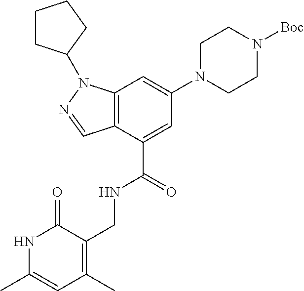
C12=C(C(C(=O)NCC3=C(C)C=C(C)NC3=O)=CC(N3CCN([Boc])CC3)=C1)C=NN2C1CCCC1
